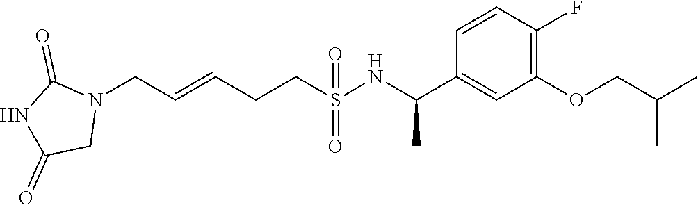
N1(CC=CCCS(=O)(=O)NC(C2=CC(OCC(C)C)=C(F)C=C2)C)C(=O)NC(=O)C1
